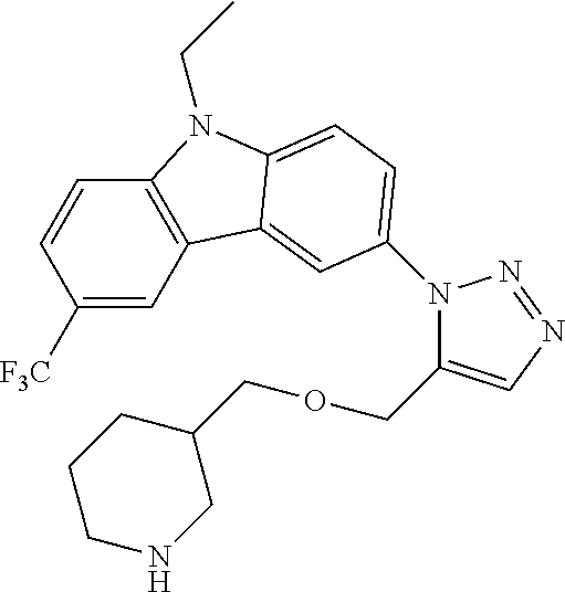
C1([F3C])=CC2=C(C=C1)N(CC)C1=CC=C(N3C(COCC4CNCCC4)=CN=N3)C=C21
